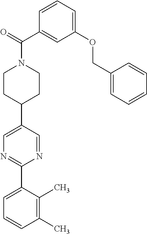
C1(C)=C(C)C(C2=NC=C(C3CCN(C(C4=CC(OCC5=CC=CC=C5)=CC=C4)=O)CC3)C=N2)=CC=C1
